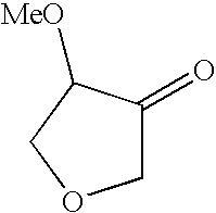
C1(=O)COCC1[MeO]
